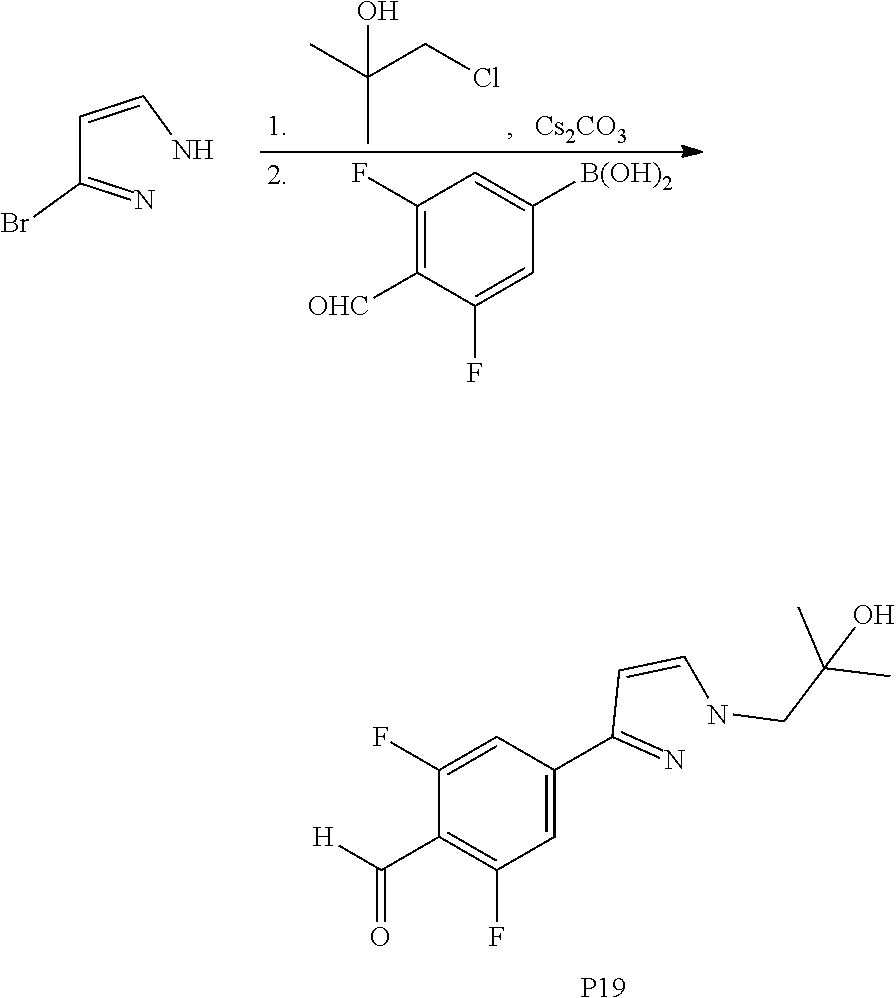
[P19].C1=C(C(=N)C=CNCC(C)(C)O)C=C(F)C(C([H])=O)=C1F.C(C(=N)Br)=CN.C1(F)=C([OHC])C(F)=CC([B(OH)2])=C1.CC(CCl)(C)O.[Cs2CO3]
